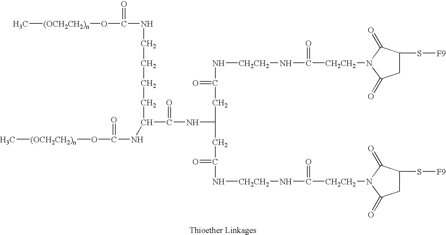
C[(OCH2CH2)n]OC(=O)NCCCCC(NC(=O)O[(OCH2CH2)n]C)C(=O)NC(CC(=O)N[CH2CH2]NC(=O)[CH2CH2]N1C(=O)C(S[F9])CC1=O)CC(=O)N[CH2CH2]NC([CH2CH2]N1C(=O)C(S[F9])CC1=O)=O
